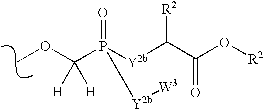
P(=O)([Y2b][W3])([Y2b]C(C(O[R2])=O)[R2])C(OC)([H])[H]
